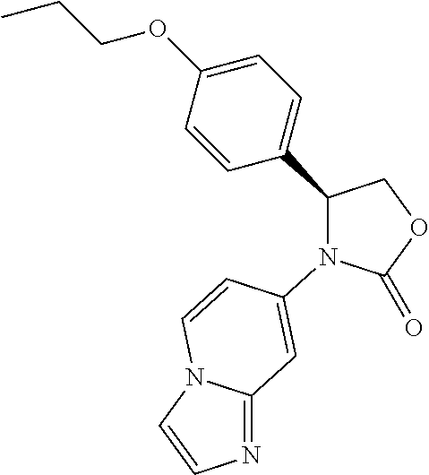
C1(C2=CC=C(OCCC)C=C2)COC(=O)N1C1=CC2=NC=CN2C=C1
